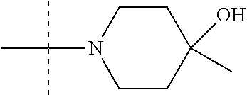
C1CN(C(C)(C)C)CCC1(O)C
